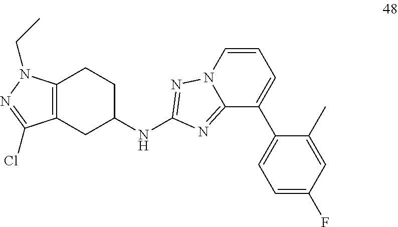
C12=C(CC(NC3=NN4C(=N3)C(C3=CC=C(F)C=C3C)=CC=C4)CC1)C(Cl)=NN2CC
